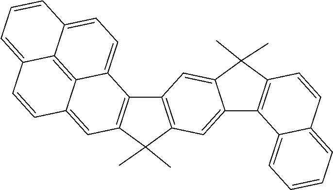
C1=CC2=CC=CC=C2C2=C1C(C)(C)C1=CC3=C(C(C)(C)C4=C3C3=CC=C5C=CC=C6C5=C3C(=C4)C=C6)C=C12
